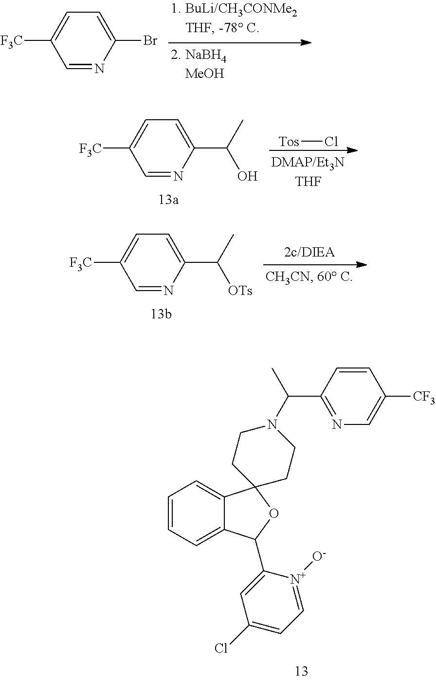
C1=NC(Br)=CC=C1[F3C].C1=NC(C(C)O)=CC=C1[F3C].[Tos]Cl.C1=NC(C(C)[OTs])=CC=C1[F3C].C1=CC=C2C(=C1)C1(OC2C2=CC(Cl)=CC=[N+]2[O-])CCN(C(C2=NC=C([CF3])C=C2)C)CC1
